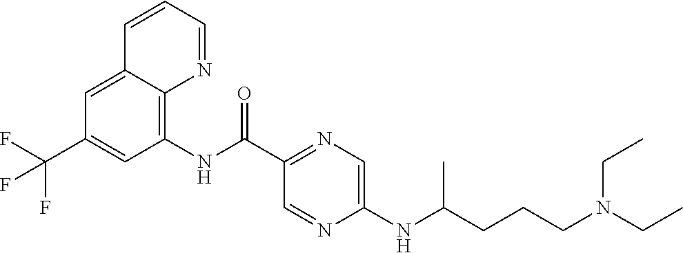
C12=CC(C(F)(F)F)=CC(NC(C3=NC=C(NC(CCCN(CC)CC)C)N=C3)=O)=C1N=CC=C2
